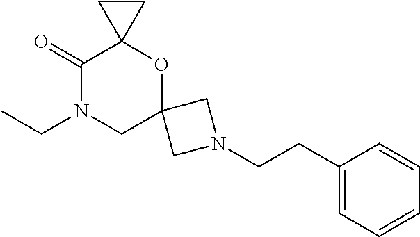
CCN1CC2(OC3(C1=O)CC3)CN(CCC1=CC=CC=C1)C2
